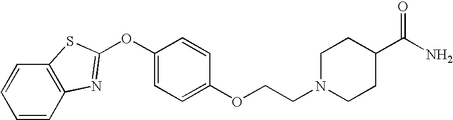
C12=C(C=CC=C1)N=C(OC1=CC=C(OCCN3CCC(C(N)=O)CC3)C=C1)S2
